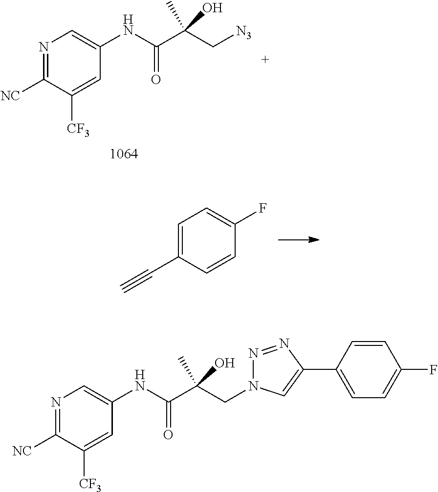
N1=C([NC])C([CF3])=CC(NC(C(C[N3])(O)C)=O)=C1.N1=C([NC])C([CF3])=CC(NC(C(CN2N=NC(C3=CC=C(F)C=C3)=C2)(O)C)=O)=C1.C1=C(C#C)C=CC(F)=C1
